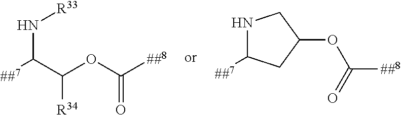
C(OC([##8])=O)(C([##7])N[R33])[R34].C1([##7])NCC(OC([##8])=O)C1
